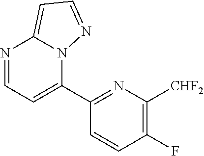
C1=CC(F)=C([CHF2])N=C1C1=CC=NC2=CC=NN12
